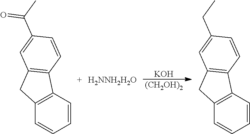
[KOH].[(CH2OH)2].C12=C(C=CC=C1)C1=C(C2)C=C(C(C)=O)C=C1.[H2NNH2H2O].C12=C(C=CC=C1)C1=C(C2)C=C(CC)C=C1
